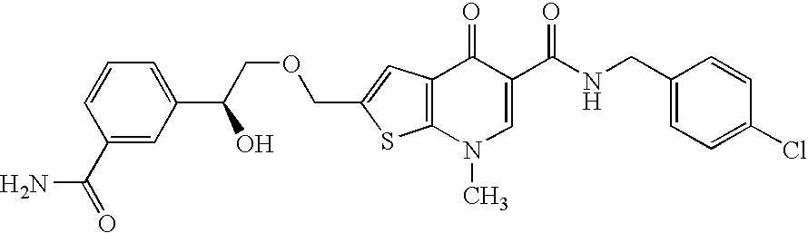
C12=C(N(C)C=C(C(NCC3=CC=C(Cl)C=C3)=O)C1=O)SC(COCC(O)C1=CC=CC(C(=O)N)=C1)=C2
